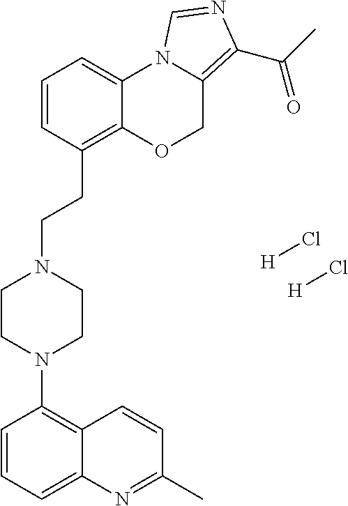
[H]Cl.[H]Cl.C1=CC=C2C(=C1N1CCN(CCC3=C4C(=CC=C3)N3C(=C(C(C)=O)N=C3)CO4)CC1)C=CC(C)=N2
